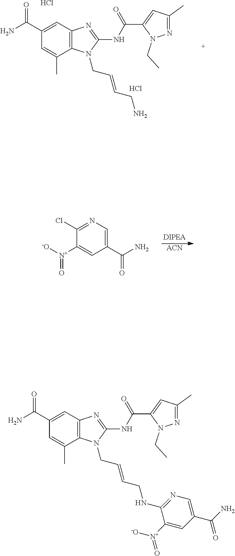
C1(C(N)=O)=CC2=C(C(C)=C1)N(CC=CCN)C(NC(C1=CC(C)=NN1CC)=O)=N2.Cl.Cl.C1(C(N)=O)=CN=C(Cl)C([N+]([-O])=O)=C1.[ACN].C1(C(N)=O)=CC2=C(C(C)=C1)N(CC=CCNC1=NC=C(C(N)=O)C=C1[N+]([-O])=O)C(NC(C1=CC(C)=NN1CC)=O)=N2
